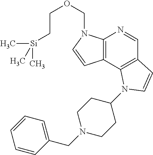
C12=C(C3=C(C=N1)C=CN3C1CCN(CC3=CC=CC=C3)CC1)C=CN2COCC[Si](C)(C)C
